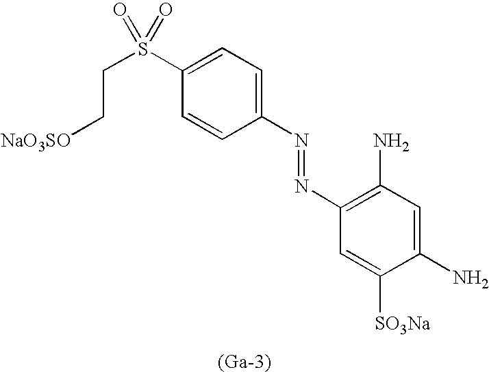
C1=C(S(CC[NaO3SO])(=O)=O)C=CC(N=NC2=C(N)C=C(N)C([SO3Na])=C2)=C1.[(Ga-3)]
